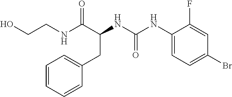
C1(CC(NC(=O)NC2=CC=C(Br)C=C2F)C(NCCO)=O)=CC=CC=C1
